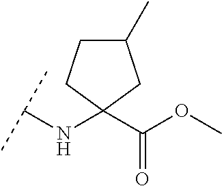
C(NC1(C(OC)=O)CC(C)CC1)(C)C
